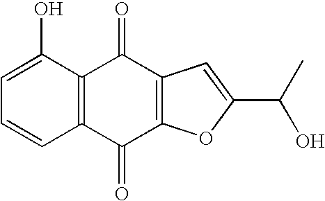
C12=C(C(O)=CC=C1)C(=O)C1=C(C2=O)OC(C(C)O)=C1
